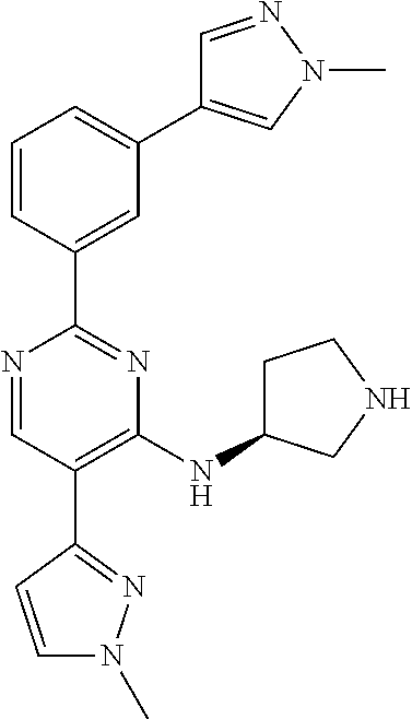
N1=CC(C2=NN(C)C=C2)=C(NC2CCNC2)N=C1C1=CC(C2=CN(C)N=C2)=CC=C1
